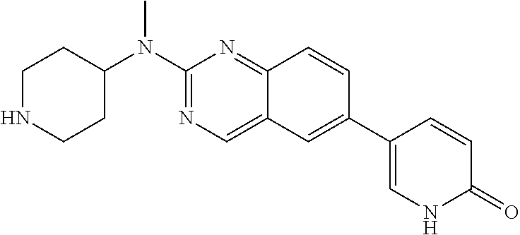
C1NCCC(N(C2=NC=C3C(=N2)C=CC(C2=CNC(=O)C=C2)=C3)C)C1
